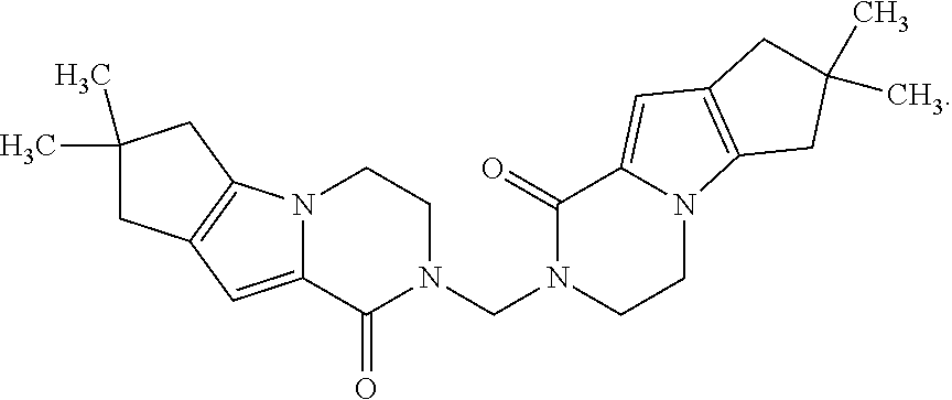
C1(=O)N(CN2CCN3C(=CC4=C3CC(C)(C)C4)C2=O)CCN2C1=CC1=C2CC(C)(C)C1
